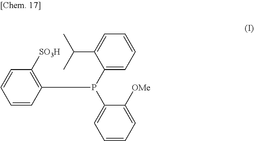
C1=CC(P(C2=CC=CC=C2[OMe])C2=CC=CC=C2C(C)C)=C([SO3H])C=C1
